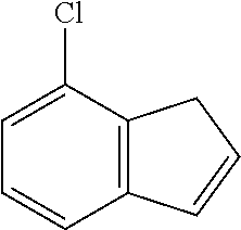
C1=CC2=C(C(Cl)=C1)CC=C2
